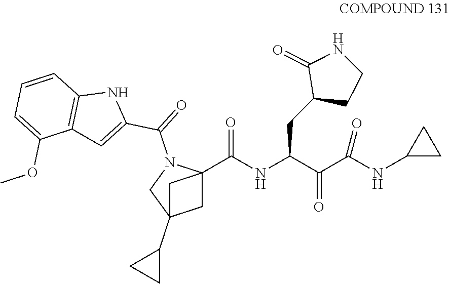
C1C2(C(NC(C(C(NC3CC3)=O)=O)CC3CCNC3=O)=O)N(C(=O)C3=CC4=C(N3)C=CC=C4OC)CC1(C1CC1)C2
